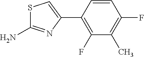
S1C(N)=NC(C2=C(F)C(C)=C(F)C=C2)=C1
